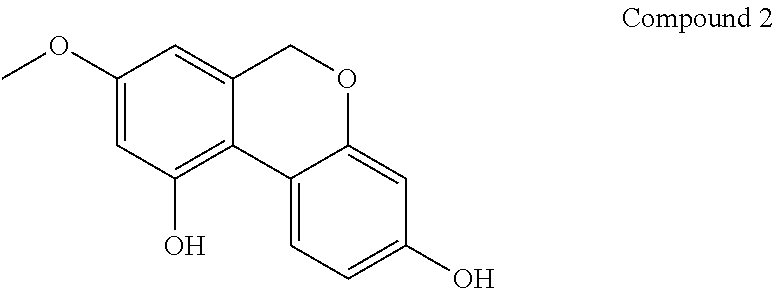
C1(OC)=CC(O)=C2C(=C1)COC1=CC(O)=CC=C21
